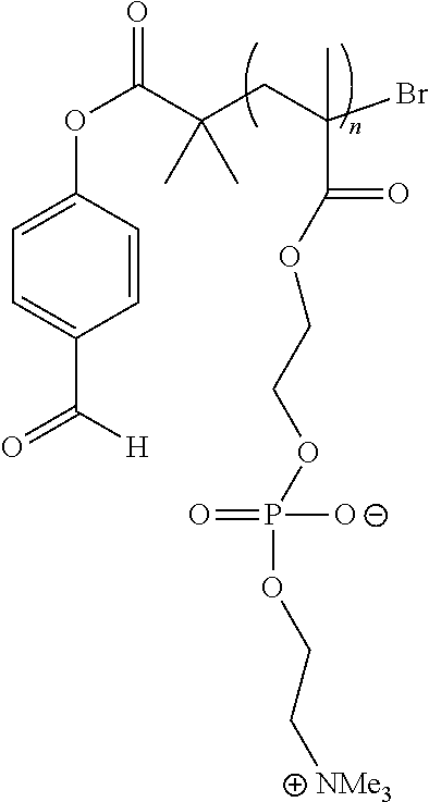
P(=O)(OCC[NMe3])(OCCOC(=O)C(CC(C(OC1=CC=C(C([H])=O)C=C1)=O)(C)C)(Br)C)[O-]
